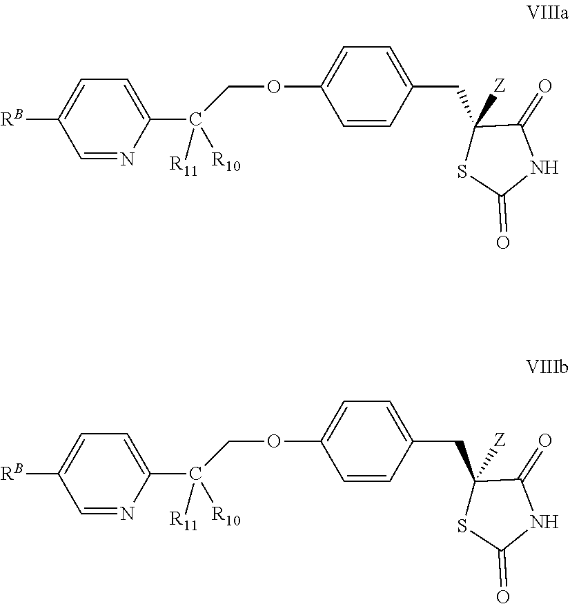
C1=C([RB])C=NC(C([R11])(COC2=CC=C(CC3([Z])C(=O)NC(=O)S3)C=C2)[R10])=C1.C1=C([RB])C=NC(C([R11])(COC2=CC=C(CC3([Z])C(=O)NC(=O)S3)C=C2)[R10])=C1
